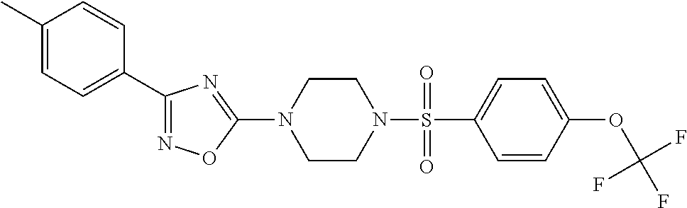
N1=C(C2=CC=C(C)C=C2)N=C(N2CCN(S(=O)(C3=CC=C(OC(F)(F)F)C=C3)=O)CC2)O1
